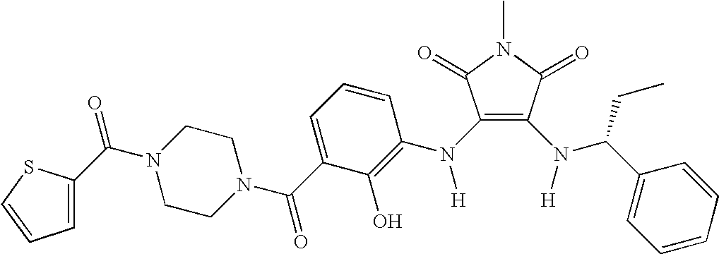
CN1C(=O)C(N(C2=C(O)C(C(=O)N3CCN(C(=O)C4=CC=CS4)CC3)=CC=C2)[H])=C(N([H])C(C2=CC=CC=C2)CC)C1=O
